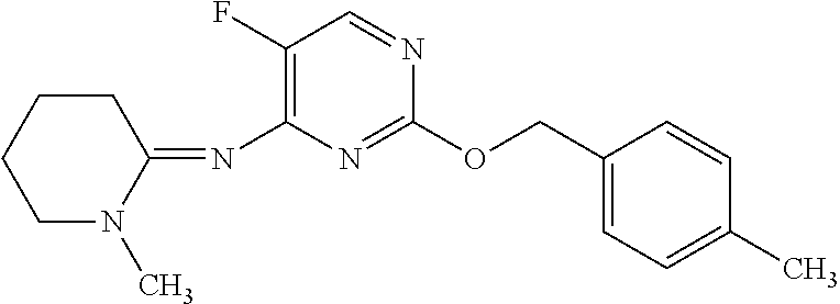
C1(F)=C(N=C2CCCCN2C)N=C(OCC2=CC=C(C)C=C2)N=C1
